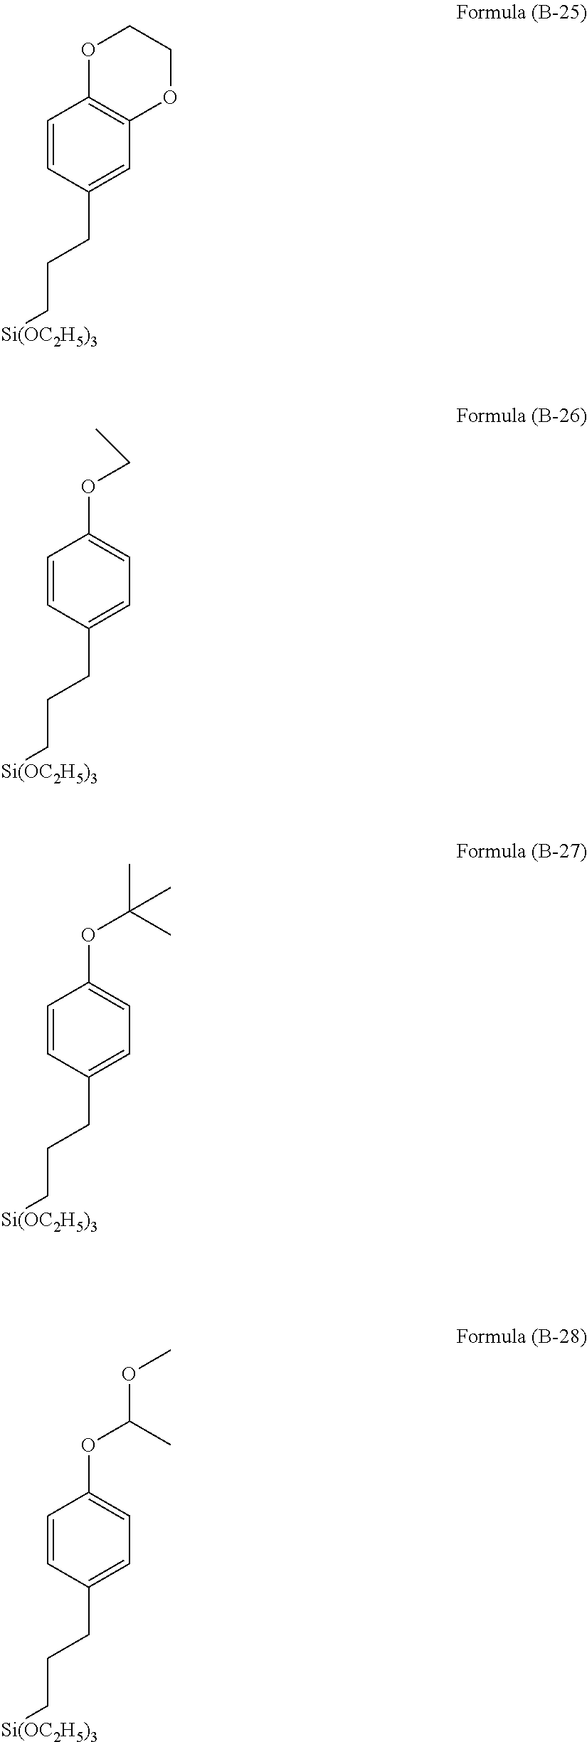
C(CC1=CC2=C(C=C1)OCCO2)C[Si(OC2H5)3].C(CC1=CC=C(OCC)C=C1)C[Si(OC2H5)3].C(CC1=CC=C(OC(C)(C)C)C=C1)C[Si(OC2H5)3].C(CC1=CC=C(OC(C)OC)C=C1)C[Si(OC2H5)3]
